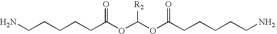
C(CCCCC(OC(OC(CCCCC[NH2])=O)[R2])=O)N
